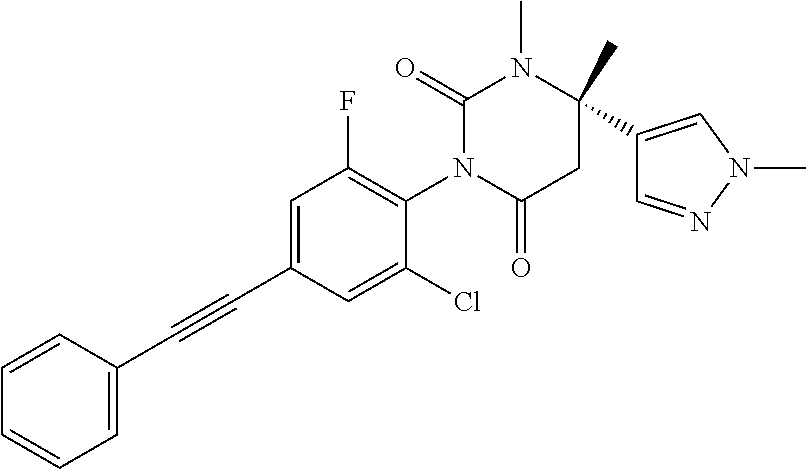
C1=C(C#CC2=CC=CC=C2)C=C(Cl)C(N2C(=O)CC(C)(C3=CN(C)N=C3)N(C)C2=O)=C1F
